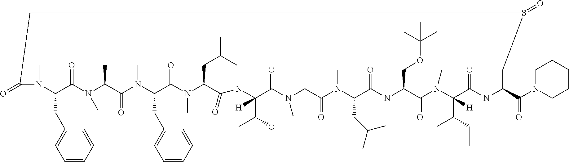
N1(C)C(C)C(=O)N(C)C(CC2=CC=CC=C2)C(=O)N(C)C(CC(C)C)C(=O)NC(C(C)O)([H])C(=O)N(C)CC(=O)N(C)C(CC(C)C)C(=O)NC(COC(C)(C)C)C(=O)N(C)C(C(C)CC)([H])C(=O)NC(C(N2CCCCC2)=O)CS(=O)CC(=O)N(C)C(CC2=CC=CC=C2)C1=O
